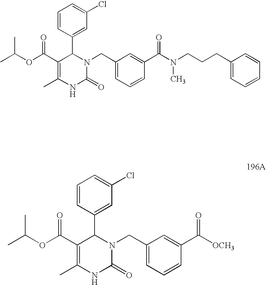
C1(C(=O)OC(C)C)=C(C)NC(=O)N(CC2=CC=CC(C(N(CCCC3=CC=CC=C3)C)=O)=C2)C1C1=CC(Cl)=CC=C1.C1(C(=O)OC(C)C)=C(C)NC(=O)N(CC2=CC=CC(C([OCH3])=O)=C2)C1C1=CC(Cl)=CC=C1
